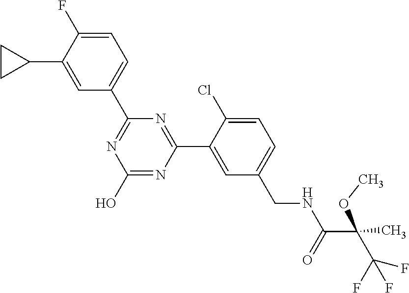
C1(C2=NC(O)=NC(C3=CC(CNC(C(C(F)(F)F)(C)OC)=O)=CC=C3Cl)=N2)=CC=C(F)C(C2CC2)=C1
